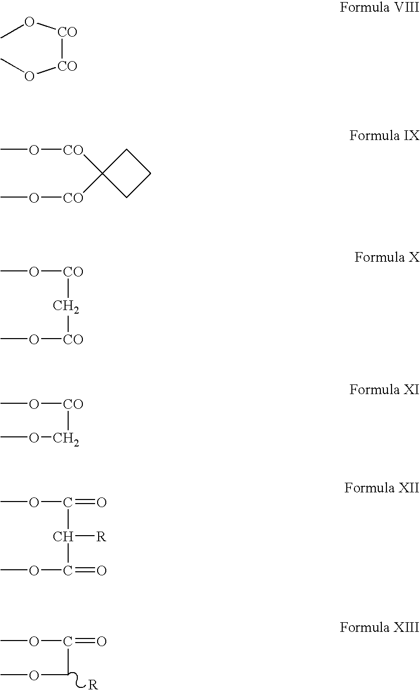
COC(=O)COC.[CO]([CO]OC)OC.C1([CO]OC)([CO]OC)CCC1.CO[CO]C[CO]OC.CO[CO]COC.COC(C(C(OC)=O)[R])=O
